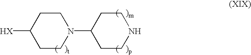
C1(N2CCC([HX])CC2)CCNCC1
